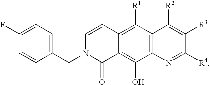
C12=C(C([R1])=C3C(=C1O)C(=O)N(CC1=CC=C(F)C=C1)C=C3)C([R2])=C([R3])C([R4])=N2
